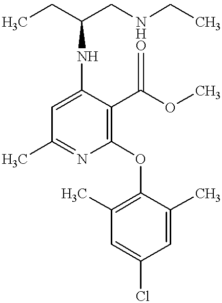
CCC1C[NHO](CC)=C(OC)C2=C(OC3=C(C)C=C(Cl)C=C3C)N=C(C)C=C2N1
